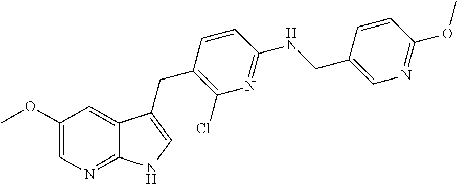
C1(OC)=CN=C2C(=C1)C(CC1=C(Cl)N=C(NCC3=CN=C(OC)C=C3)C=C1)=CN2
